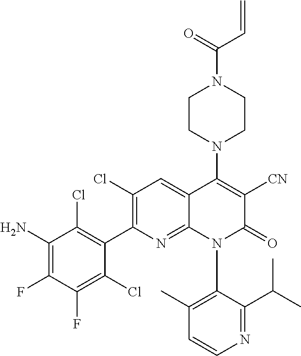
ClC1=C(C2=C(Cl)C=C3C(=N2)N(C2=C(C)C=CN=C2C(C)C)C(=O)C([CN])=C3N2CCN(C(=O)C=C)CC2)C(Cl)=C(F)C(F)=C1N
